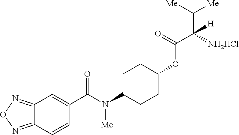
C1C(N(C(C2=CC3=NON=C3C=C2)=O)[Me])CCC(OC(=O)C(C([Me])[Me])([NH2HCl])[H])C1
